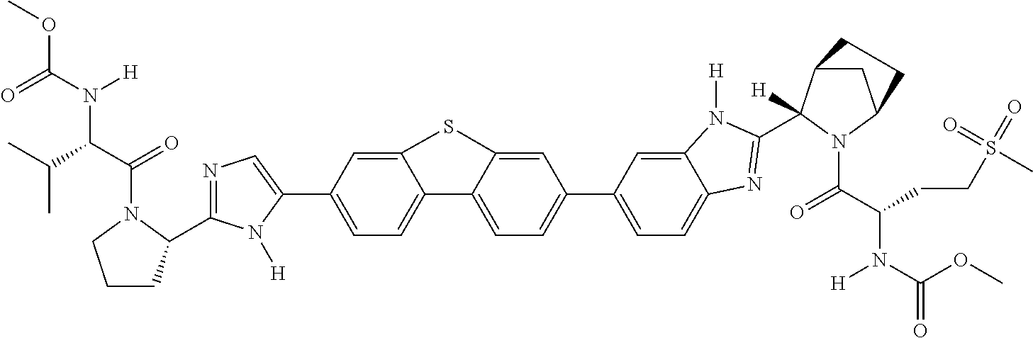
C1=C(C2=CN=C(C3CCCN3C(C(C(C)C)N(C(=O)OC)[H])=O)N2[H])C=C2C(=C1)C1=CC=C(C3=CC=C4C(=C3)N([H])C(C3([H])C5CC(N3C(C(CCS(=O)(=O)C)N(C(=O)OC)[H])=O)CC5)=N4)C=C1S2
